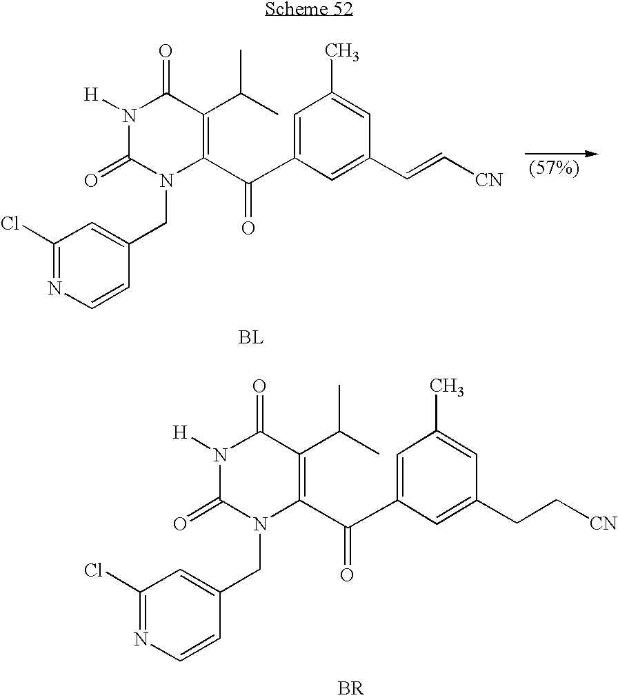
N1([H])C(=O)N(CC2=CC(Cl)=NC=C2)C(C(C2=CC(C)=CC(CC[CN])=C2)=O)=C(C(C)C)C1=O.[BR].N1([H])C(=O)N(CC2=CC(Cl)=NC=C2)C(C(C2=CC(C)=CC(C=C[CN])=C2)=O)=C(C(C)C)C1=O.[BL]
